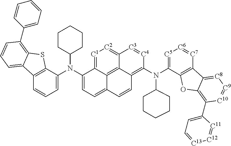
C12=C(C(N(C3=CC=C4C5=C6C(=[C2][C1]=C35)[C3]=[C4]C(N(C3=[C5][C6]=[C7]C5=C3OC3=C(C7=CC=[C13][C12]=[C11]7)[C10]=[C9][C8]=C53)C3CCCCC3)=C6C=C4)C3CCCCC3)=CC=C1)SC1=C(C3=CC=CC=C3)C=CC=C21
